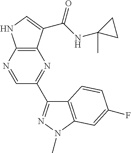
C12=C(N=CC(C3=NN(C)C4=C3C=CC(F)=C4)=N1)NC=C2C(NC1(C)CC1)=O
